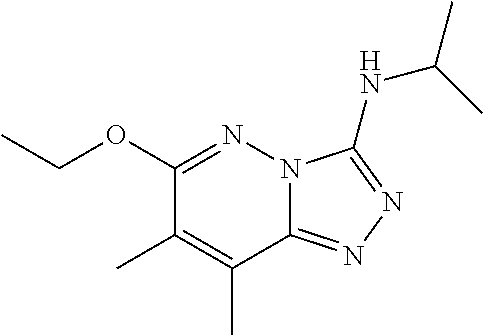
CCOC1=NN2C(=NN=C2NC(C)C)C(C)=C1C
